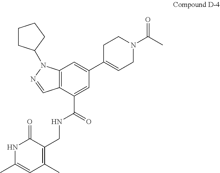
C12=C(C(C(NCC3=C(C)C=C(C)NC3=O)=O)=CC(C3=CCN(C(C)=O)CC3)=C1)C=NN2C1CCCC1
